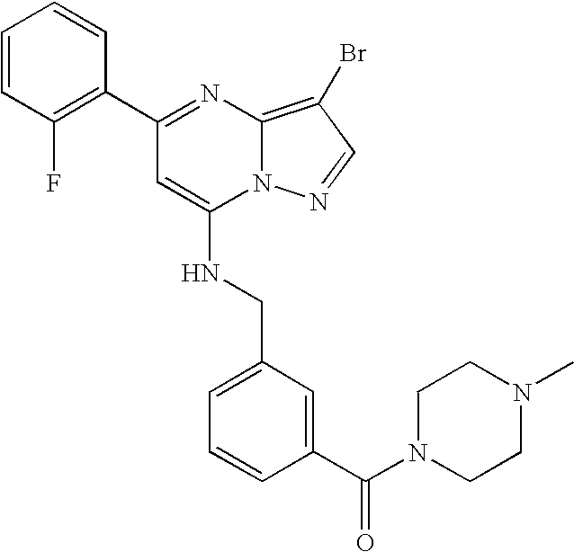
C1(C2=C(F)C=CC=C2)=NC2=C(Br)C=NN2C(NCC2=CC=CC(C(N3CCN(C)CC3)=O)=C2)=C1
